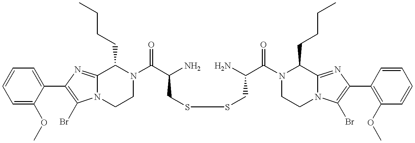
N12C(=NC(C3=CC=CC=C3OC)=C1Br)C(CCCC)N(C(C(N)CSSCC(C(N1CCN3C(=NC(C4=C(OC)C=CC=C4)=C3Br)C1CCCC)=O)N)=O)CC2
